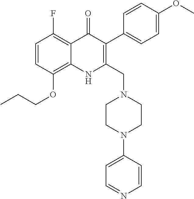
C1=CC(OCCC)=C2C(=C1F)C(=O)C(C1=CC=C(OC)C=C1)=C(CN1CCN(C3=CC=NC=C3)CC1)N2
